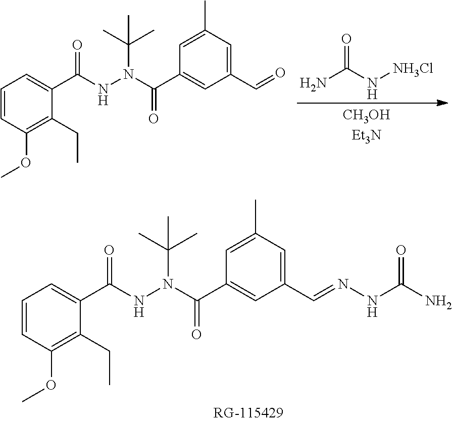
NC(=O)N[NH3Cl].C1=CC(OC)=C(CC)C(C(=O)NN(C(=O)C2=CC(C=O)=CC(C)=C2)C(C)(C)C)=C1.C1=CC(OC)=C(CC)C(C(=O)NN(C(=O)C2=CC(C=NNC(N)=O)=CC(C)=C2)C(C)(C)C)=C1
